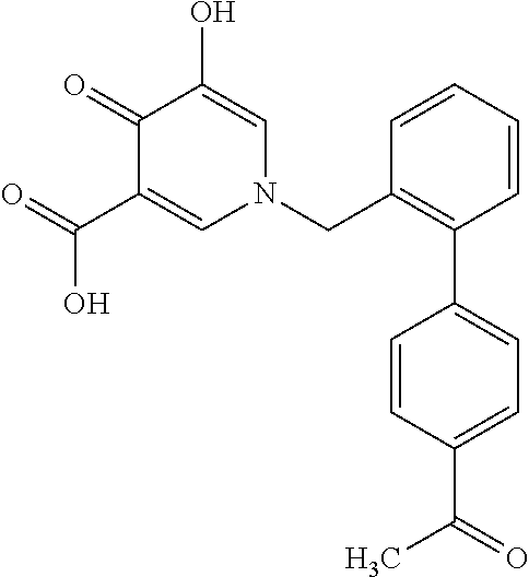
C1(=O)C(C(=O)O)=CN(CC2=C(C3=CC=C(C(=O)C)C=C3)C=CC=C2)C=C1O
